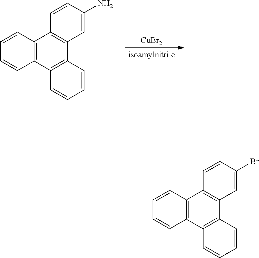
C12=C(C3=C(C4=C1C=CC(N)=C4)C=CC=C3)C=CC=C2.[CuBr2].C12=C(C3=C(C4=C1C=CC(Br)=C4)C=CC=C3)C=CC=C2
